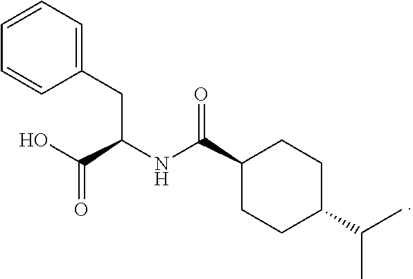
C1(CC(NC(C2CCC(C(C)C)CC2)=O)C(O)=O)=CC=CC=C1
